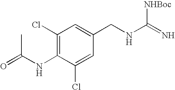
C1(Cl)=C(NC(=O)C)C(Cl)=CC(CNC(=N)[NHBoc])=C1
